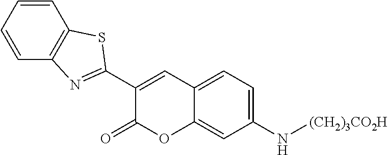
C1=CC=CC2=C1N=C(C1=CC3=CC=C(N[(CH2)3CO2H])C=C3OC1=O)S2
